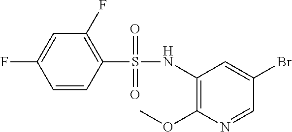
C1=CC(S(NC2=C(OC)N=CC(Br)=C2)(=O)=O)=C(F)C=C1F
